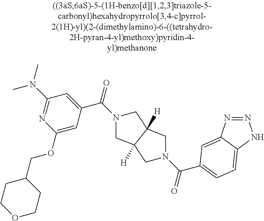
C(=O)(C1=CC(N(C)C)=NC(OCC2CCOCC2)=C1)N1CC2([H])C([H])(CN(C(=O)C3=CC=C4C(=C3)N=NN4)C2)C1
